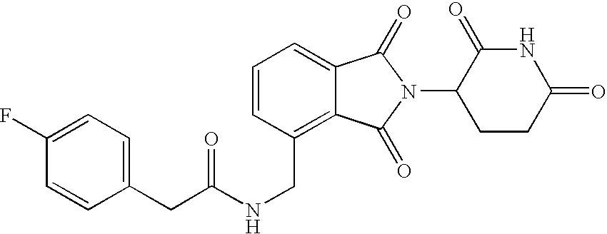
N(CC1=C2C(=CC=C1)C(=O)N(C1CCC(=O)NC1=O)C2=O)C(=O)CC1=CC=C(F)C=C1
